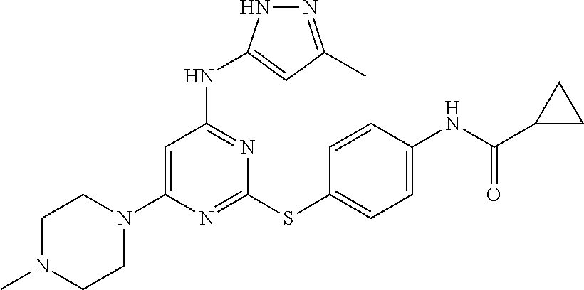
C1N(C)CCN(C2=CC(NC3=CC(C)=NN3)=NC(SC3=CC=C(NC(=O)C4CC4)C=C3)=N2)C1
